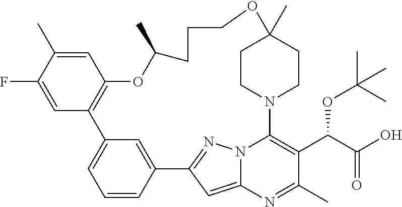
C1(F)=CC2=C(C=C1C)OC(C)CCCOC1(C)CCN(C3=C(C(C(O)=O)OC(C)(C)C)C(C)=NC4=CC(=NN43)C3=CC2=CC=C3)CC1
